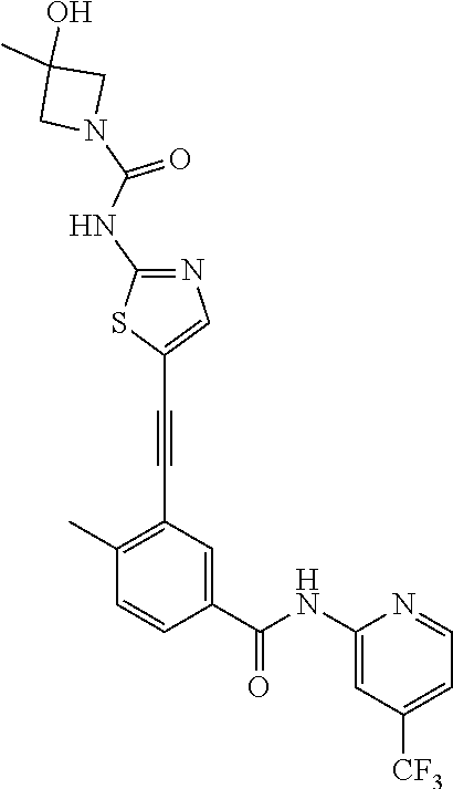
C1(C)=C(C#CC2=CN=C(NC(=O)N3CC(O)(C)C3)S2)C=C(C(NC2=CC([CF3])=CC=N2)=O)C=C1
